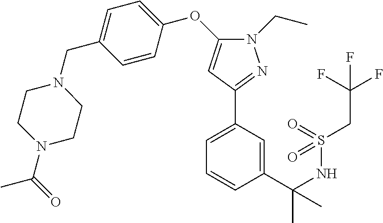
C1=C(C(NS(CC(F)(F)F)(=O)=O)(C)C)C=CC=C1C1=NN(CC)C(OC2=CC=C(CN3CCN(C(C)=O)CC3)C=C2)=C1
